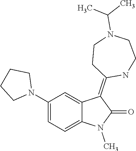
N1(C)C(=O)C(=C2CCN(C(C)C)CCN2)C2=CC(N3CCCC3)=CC=C12
